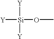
[Y][Si](OC)([Y])[Y]
